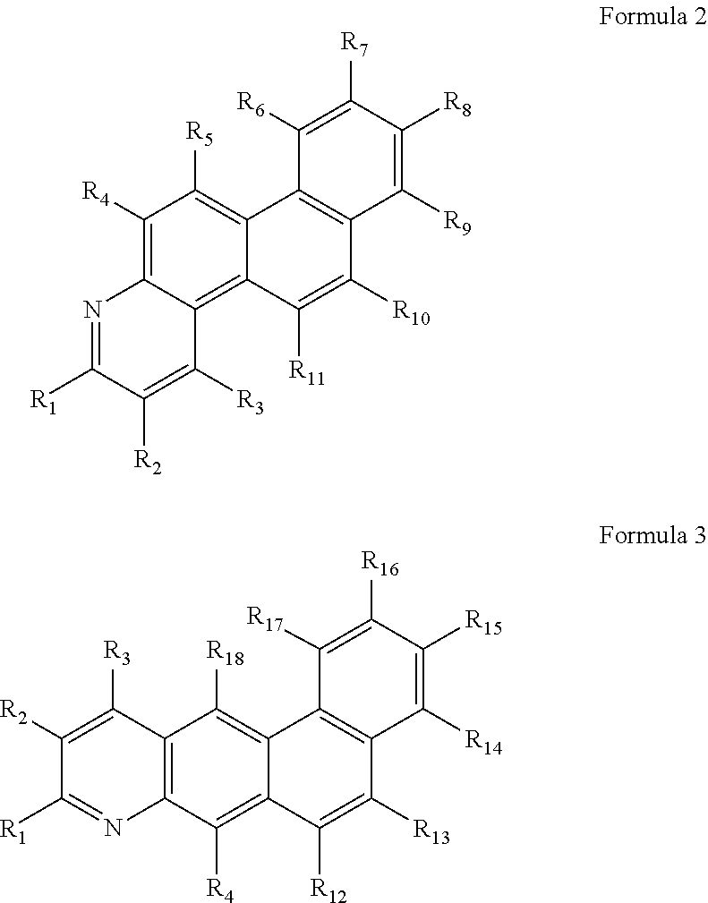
N1=C([R1])C([R2])=C([R3])C2=C3C(=C([R5])C([R4])=C12)C1=C(C([R10])=C3[R11])C([R9])=C([R8])C([R7])=C1[R6].C1([R2])=C([R3])C2=C(N=C1[R1])C([R4])=C1C(=C2[R18])C2=C(C([R13])=C1[R12])C([R14])=C([R15])C([R16])=C2[R17]
